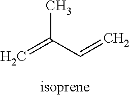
C=C(C=C)C
